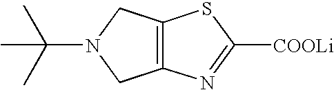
C12=C(CN(C(C)(C)C)C1)N=C([COOLi])S2
